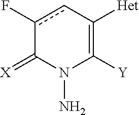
c1(F)cC([Het])=C([Y])N(N)C1=[X]
